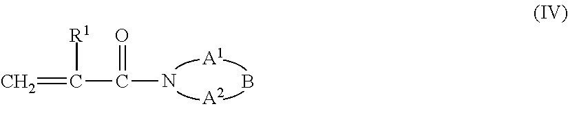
[R1]C(=C)C(=O)N.[A1].[A2].B
